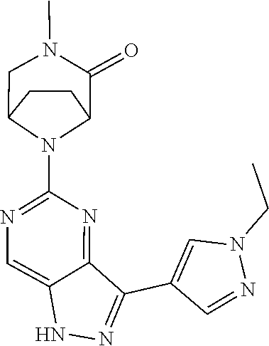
N1N=C(C2=CN(CC)N=C2)C2=NC(N3C4CCC3CN(C)C4=O)=NC=C12
